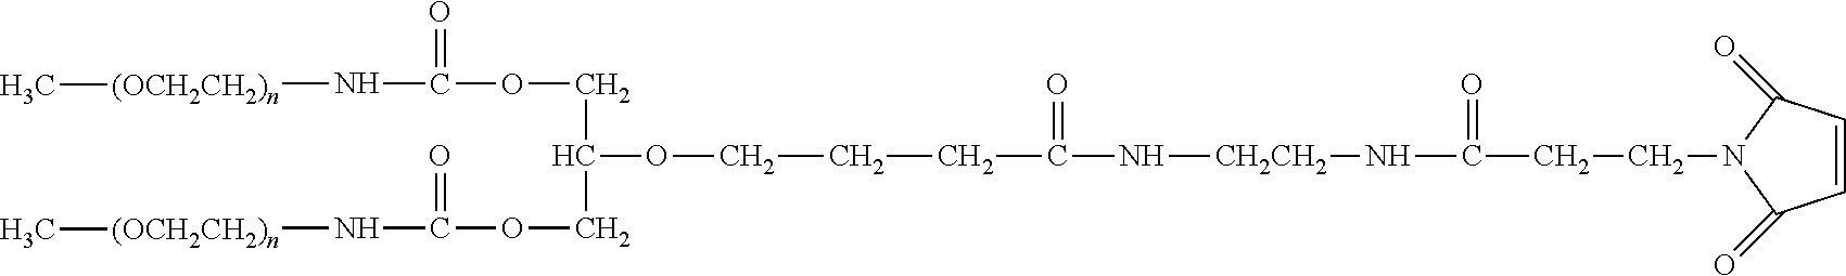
[CH2CH2](NC(=O)CCN1C(=O)C=CC1=O)NC(CCCOC(COC(N[(OCH2CH2)n]C)=O)COC(N[(OCH2CH2)n]C)=O)=O
